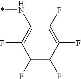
C1(F)=C(F)C(F)=C(F)C(N*)=C1F
